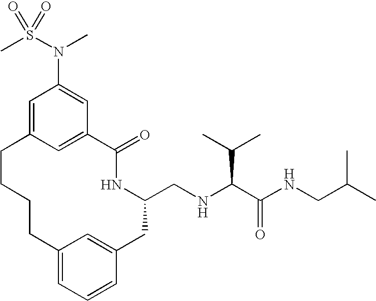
C12=CC=CC(=C1)CC(CNC(C(NCC(C)C)=O)C(C)C)NC(=O)C1=CC(=CC(N(S(C)(=O)=O)C)=C1)CCCC2
